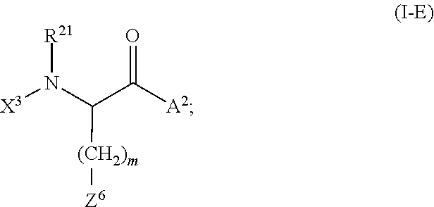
[X3]N(C(C([A2])=O)[(CH2)m][Z6])[R21]
